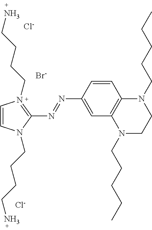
C1=C(N=NC2=N(CCCCN)C=CN2CCCCN)C=CC2=C1N(CCCCC)CCN2CCCCC.[Cl-].[Br-].[Cl-]
